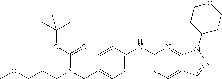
C1=C(NC2=NC=C3C(=N2)N(C2CCOCC2)N=C3)C=CC(CN(CCCOC)C(=O)OC(C)(C)C)=C1
